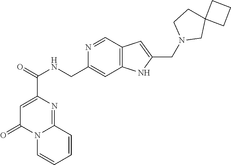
C1=C(C(NCC2=CC3=C(C=N2)C=C(CN2CC4(CC2)CCC4)N3)=O)N=C2N(C1=O)C=CC=C2
